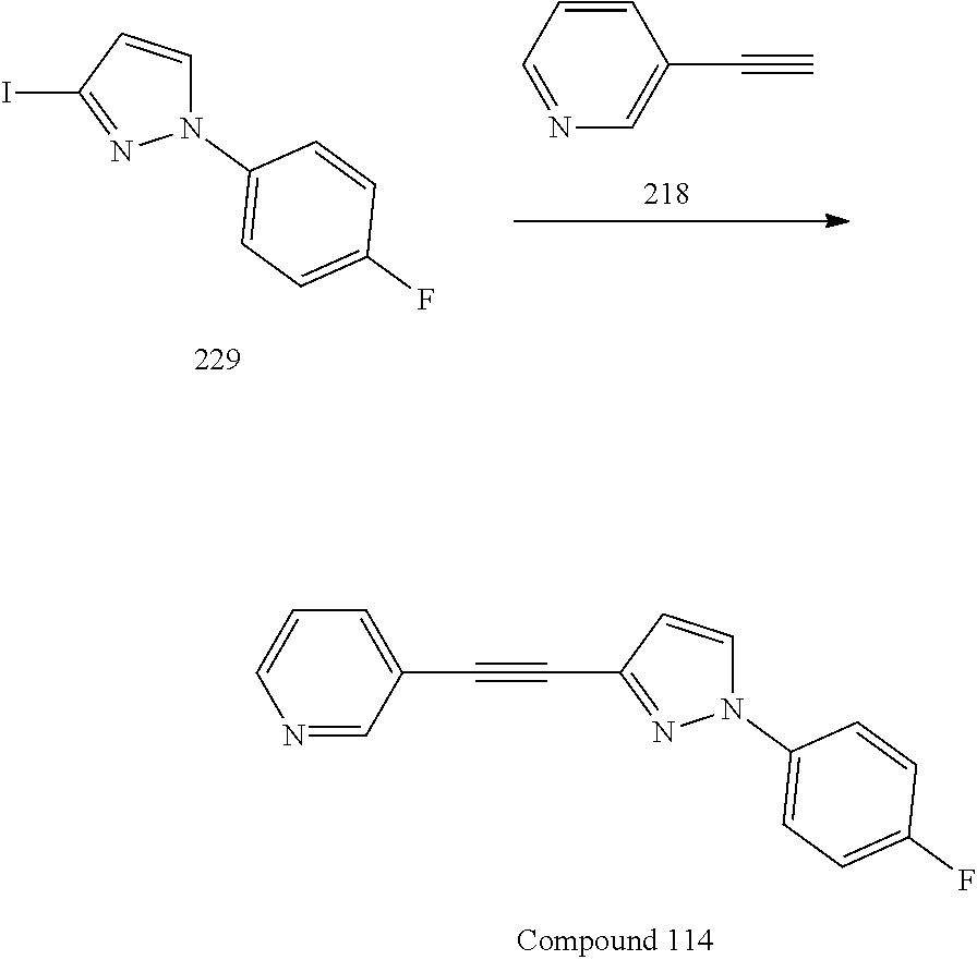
N1(C2=CC=C(F)C=C2)C=CC(I)=N1.C1=CC=NC=C1C#C.N1(C2=CC=C(F)C=C2)C=CC(C#CC2=CC=CN=C2)=N1
